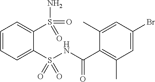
C1=CC=C(S(NC(C2=C(C)C=C(Br)C=C2C)=O)(=O)=O)C(S(N)(=O)=O)=C1
